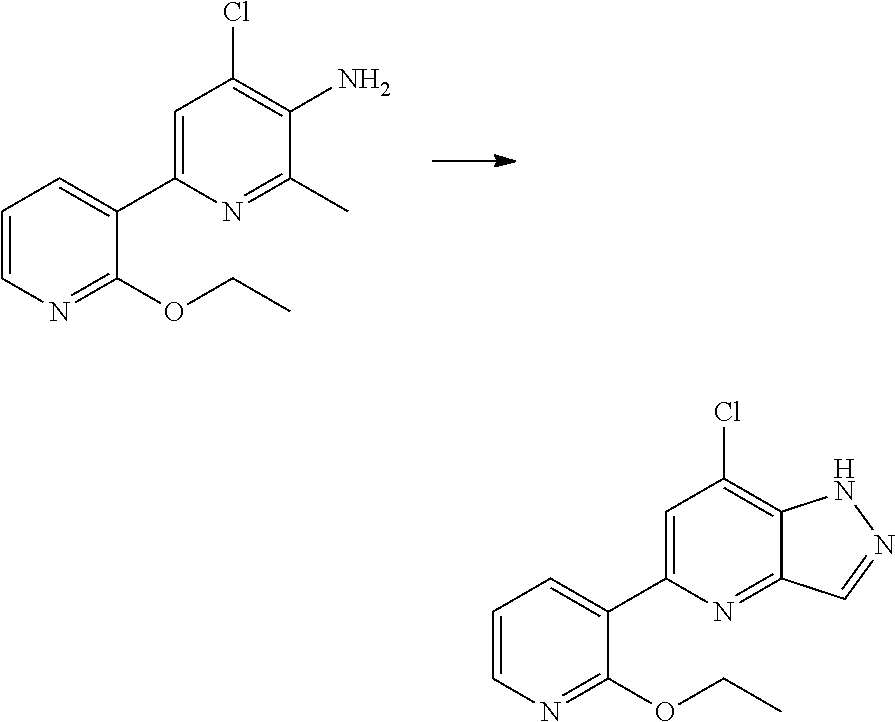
C1=CN=C(OCC)C(C2=CC(Cl)=C(N)C(C)=N2)=C1.C1=CN=C(OCC)C(C2=CC(Cl)=C3C(=N2)C=NN3)=C1
